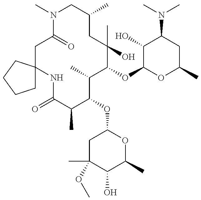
C1C(=O)N(C)CC(C)CC(O)(C)C(OC2OC(C)CC(N(C)C)C2O)C(C)C(OC2CC(C)(OC)C(O)C(C)O2)C(C)C(=O)NC12CCCC2
